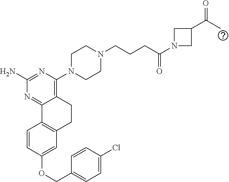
C1(N)=NC(N2CCN(CCCC(N3CC(C(C)=O)C3)=O)CC2)=C2C(=N1)C1=C(CC2)C=C(OCC2=CC=C(Cl)C=C2)C=C1
